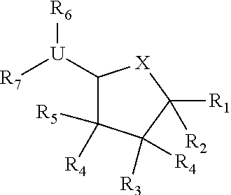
C1([U]([R7])[R6])C([R4])([R5])C([R3])([R4])C([R1])([R2])[X]1
